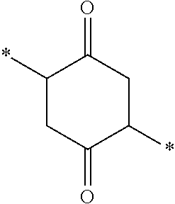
C1(*)CC(=O)C(*)CC1=O
